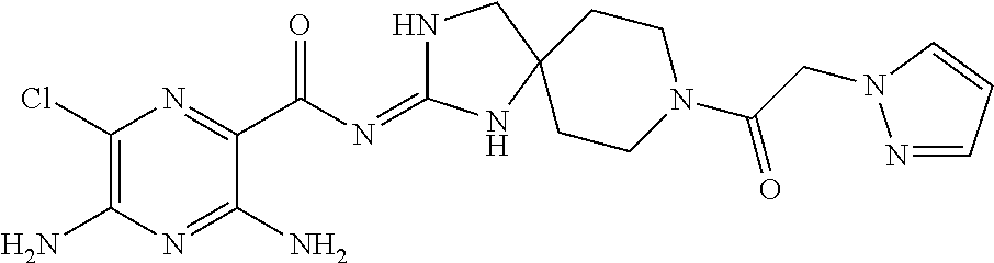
C1(Cl)=C(N)N=C(N)C(C(N=C2NCC3(N2)CCN(C(CN2N=CC=C2)=O)CC3)=O)=N1
